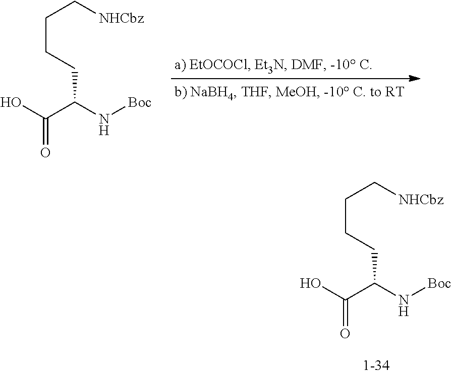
OC(C(N[Boc])CCCC[NHCbz])=O.OC(C(N[Boc])CCCC[NHCbz])=O
